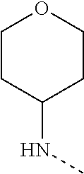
C1CC(NC)CCO1
